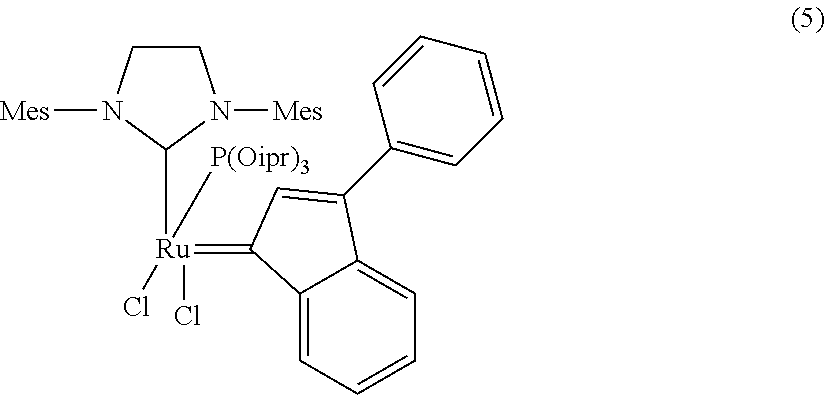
C12=CC=CC=C1C(C1=CC=CC=C1)=CC2=[Ru](Cl)(Cl)([P(Oipr)3])C1N([Mes])CCN1[Mes]
